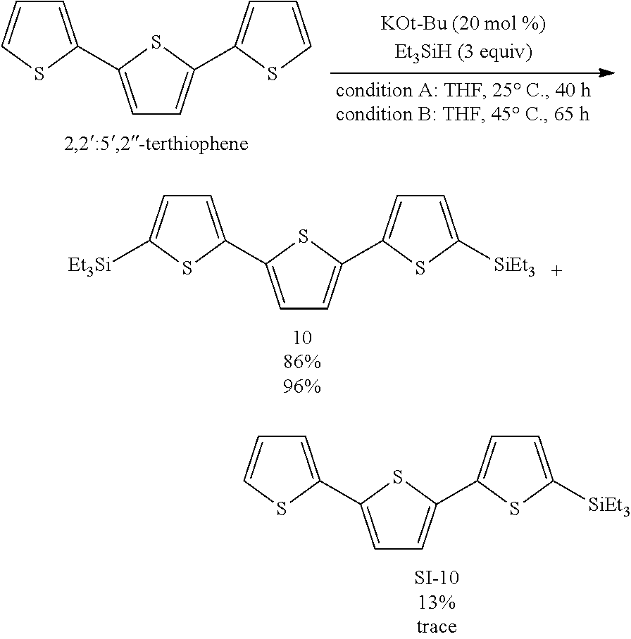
C1=C(C2=CC=CS2)SC(C2=CC=CS2)=C1.C1=C(C2=CC=C([Et3Si])S2)SC(C2=CC=C([SiEt3])S2)=C1.C1=C(C2=CC=CS2)SC(C2=CC=C([SiEt3])S2)=C1
